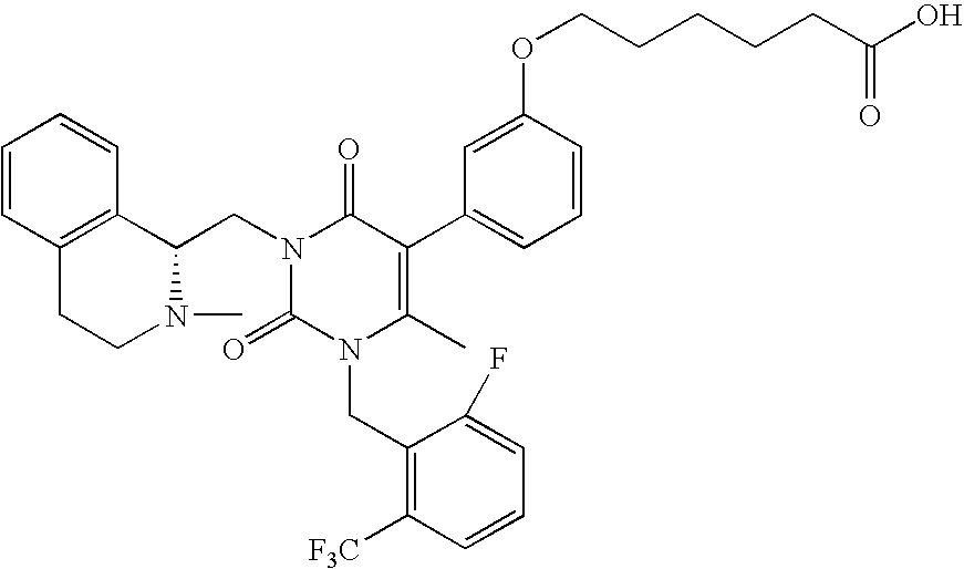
C1=CC=CC2=C1CCN(C)C2CN1C(=O)N(CC2=C([F3C])C=CC=C2F)C(C)=C(C2=CC=CC(OCCCCCC(=O)O)=C2)C1=O
